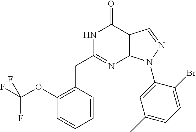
N1C(CC2=C(OC(F)(F)F)C=CC=C2)=NC2=C(C1=O)C=NN2C1=CC(C)=CC=C1Br
